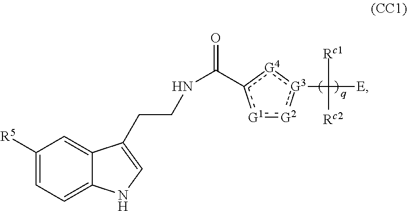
C1([R5])=CC=C2C(=C1)C(CCNC(=O)c1[G4]:[G3](C([E])([Rc1])[Rc2]):[G2]:[G1]1)=CN2
